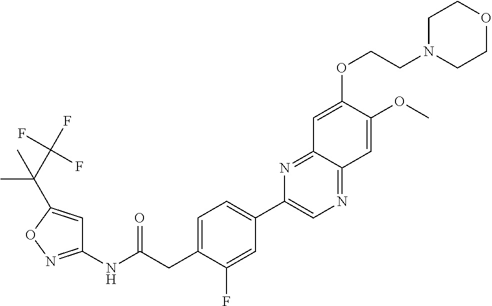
C1(NC(CC2=CC=C(C3=CN=C4C(=N3)C=C(OCCN3CCOCC3)C(OC)=C4)C=C2F)=O)=NOC(C(C(F)(F)F)(C)C)=C1
